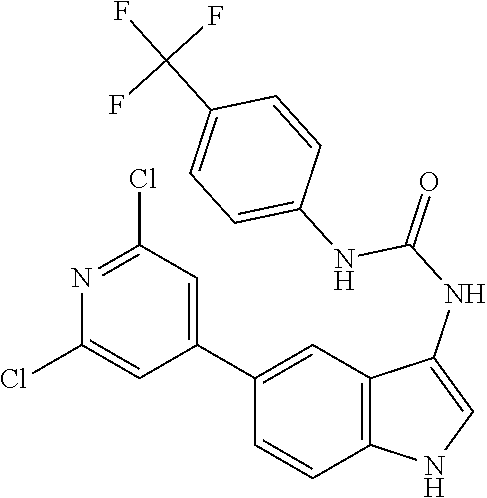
C12=C(C=C(C3=CC(Cl)=NC(Cl)=C3)C=C1)C(NC(=O)NC1=CC=C(C(F)(F)F)C=C1)=CN2
